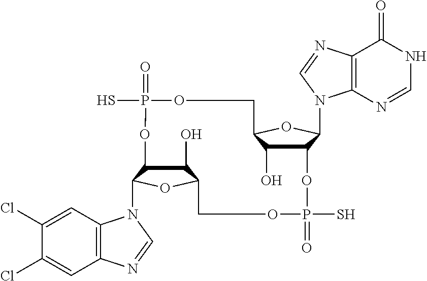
C1(O)C2C(N3C4=C(C=C(Cl)C(Cl)=C4)N=C3)OC1COP(=O)(S)OC1C(O)C(OC1N1C3=C(C(=O)NC=N3)N=C1)COP(=O)(S)O2
